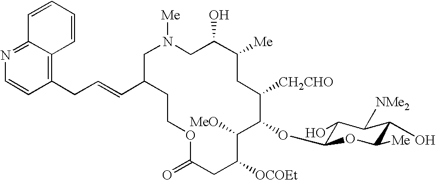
C1C(O)C([Me])CC([CH2CHO])C(OC2C(O)C([NMe2])C(O)C([Me])O2)C([MeO])C([OCOEt])CC(=O)OCCC(C=CCC2=C3C(=NC=C2)C=CC=C3)CN1[Me]
